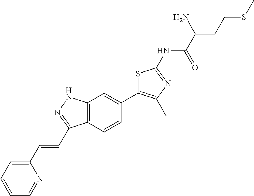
NC(C(=O)NC1=NC(C)=C(C2=CC3=C(C=C2)C(C=CC2=CC=CC=N2)=NN3)S1)CCSC
